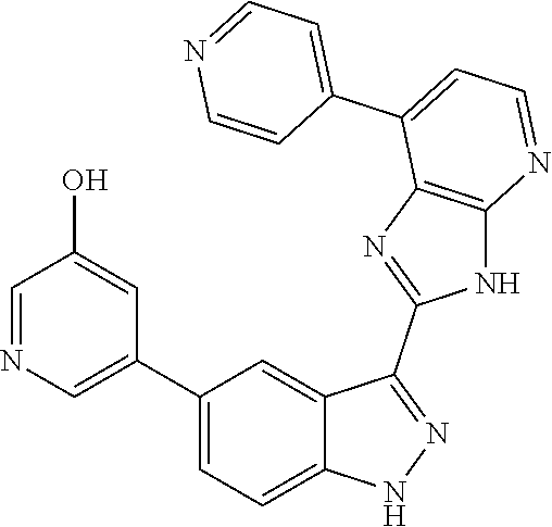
C1(C2=CC=C3C(=C2)C(C2=NC4=C(N2)N=CC=C4C2=CC=NC=C2)=NN3)=CN=CC(O)=C1
